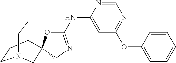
C1=NC(NC2=NCC3(O2)C2CCN(CC2)C3)=CC(OC2=CC=CC=C2)=N1
